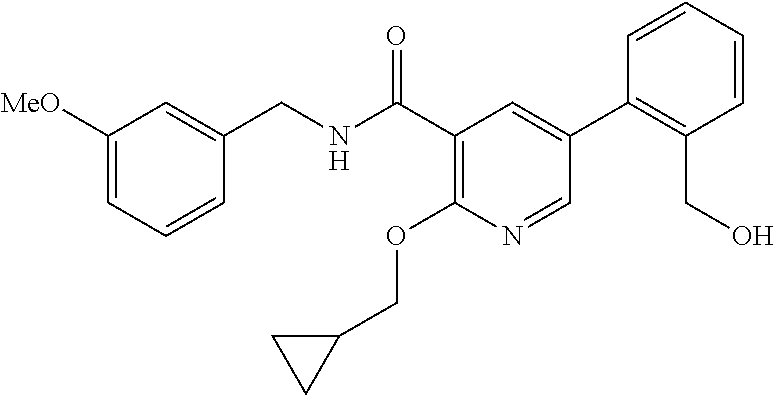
C1=CC=C([MeO])C=C1CNC(C1=C(OCC2CC2)N=CC(C2=C(CO)C=CC=C2)=C1)=O
